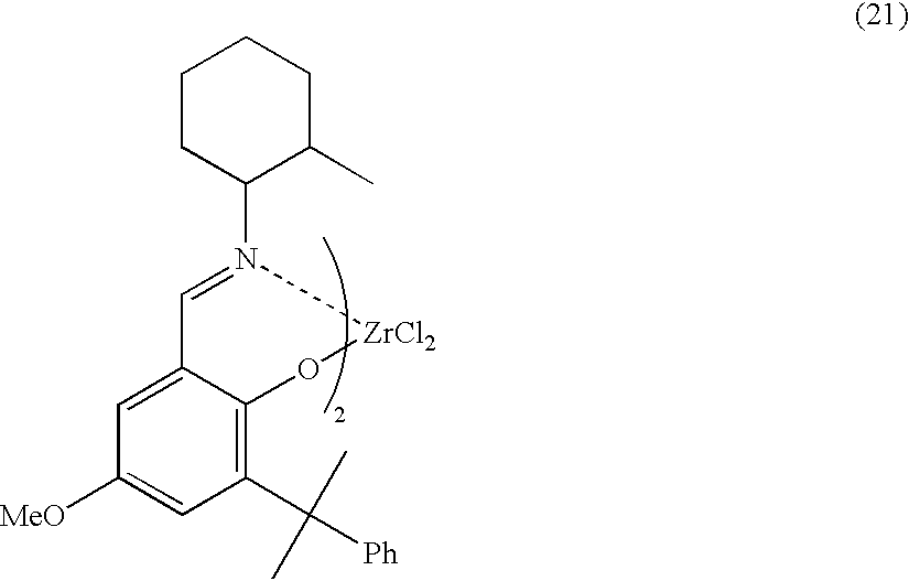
C1CC(N2=CC3=CC([MeO])=CC(C([Ph])(C)C)=C3O[ZrCl2]2)C(C)CC1
